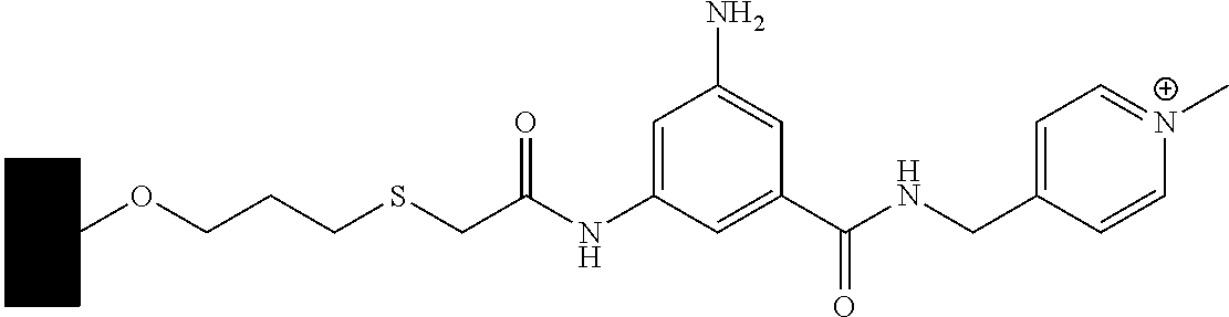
C1CCCC(OCCCSCC(NC2=CC(N)=CC(C(NCC3=CC=[N+](C)C=C3)=O)=C2)=O)C1
